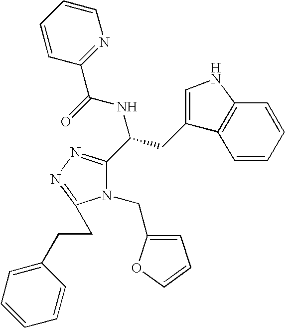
C1=CC=CC2=C1C(CC(C1=NN=C(CCC3=CC=CC=C3)N1CC1=CC=CO1)NC(C1=NC=CC=C1)=O)=CN2
